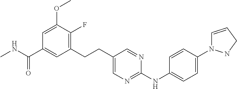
C1(CCC2=CN=C(NC3=CC=C(N4C=CCN4)C=C3)N=C2)=C(F)C(OC)=CC(C(NC)=O)=C1
